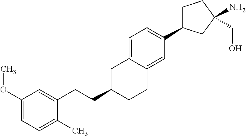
C1(OC)=CC=C(C)C(CCC2CCC3=CC(C4CCC(CO)(N)C4)=CC=C3C2)=C1
